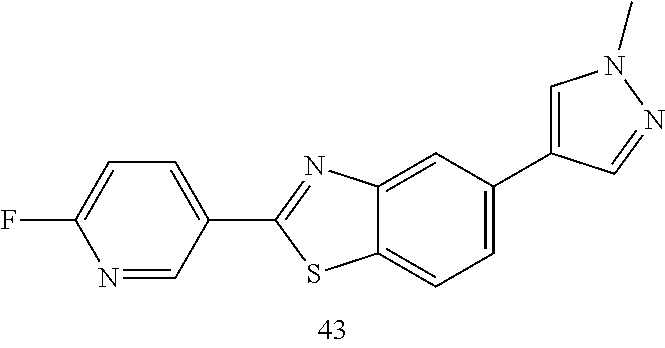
FC1=CC=C(C2=NC3=CC(C4=CN(C)N=C4)=CC=C3S2)C=N1
